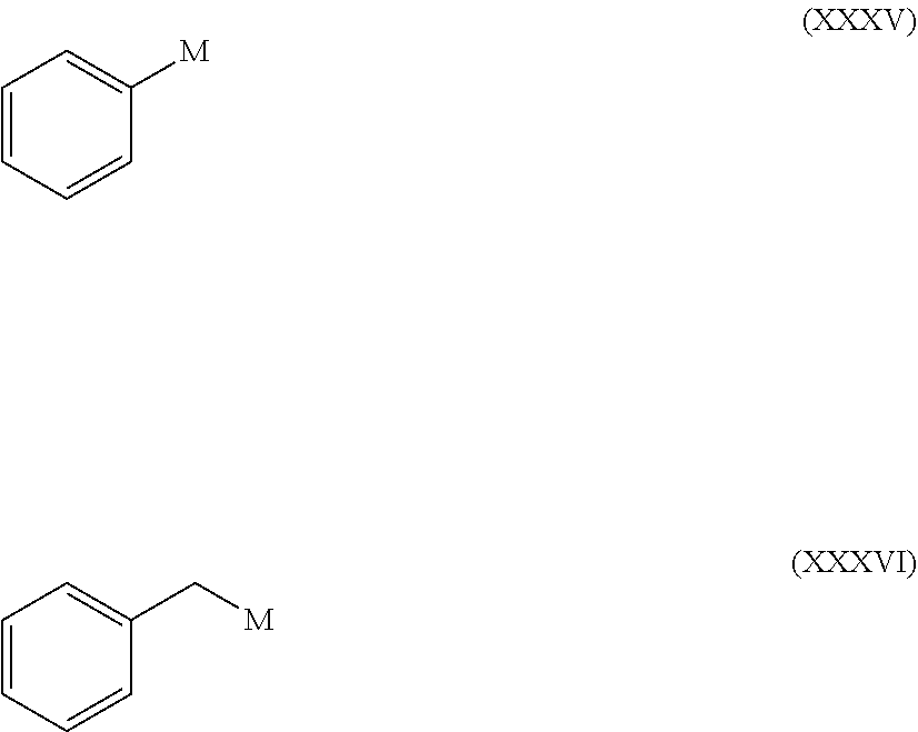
C1=CC=CC([M])=C1.C1=CC=CC(C[M])=C1
